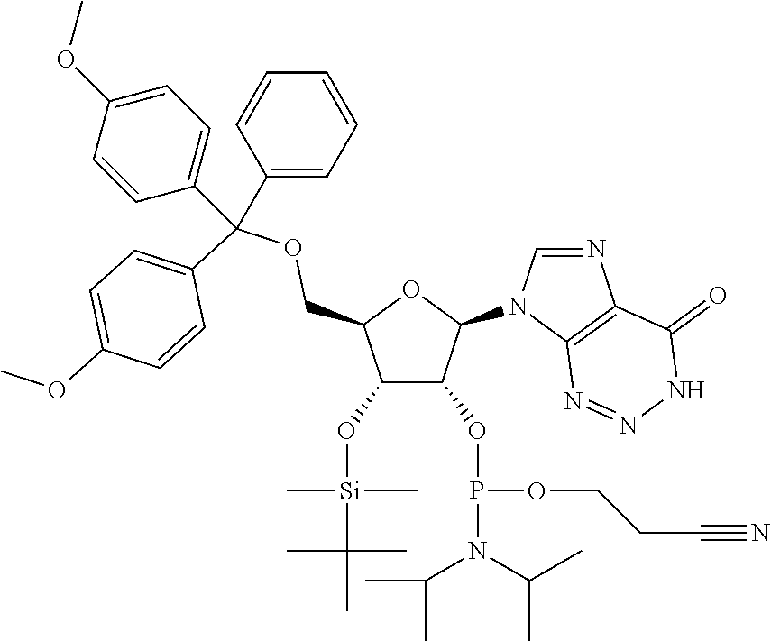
C1(O[Si](C)(C)C(C)(C)C)C(OP(OCCC#N)N(C(C)C)C(C)C)C(N2C=NC3=C2N=NNC3=O)OC1COC(C1=CC=C(OC)C=C1)(C1=CC=C(OC)C=C1)C1=CC=CC=C1
